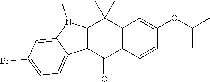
C12=C(C=CC(OC(C)C)=C1)C(=O)C1=C(C2(C)C)N(C)C2=CC(Br)=CC=C12
